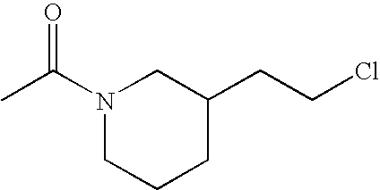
N1(C(C)=O)CCCC(CCCl)C1
